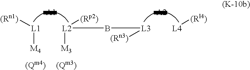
[L4][(Rl4)].[L2]([(Rp2)])(B[L3][(Rn3)])[M3].[L1]([(Rn1)])[M4]
